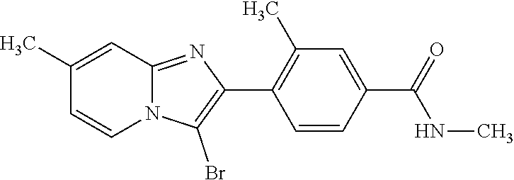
C1(C)=C(C2=C(Br)N3C(=N2)C=C(C)C=C3)C=CC(C(NC)=O)=C1
